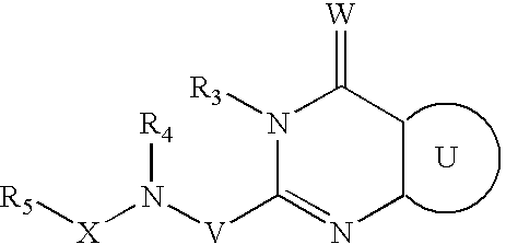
[R5][X]N([V]C1=NCCC(=[W])N1[R3])[R4].[U]
